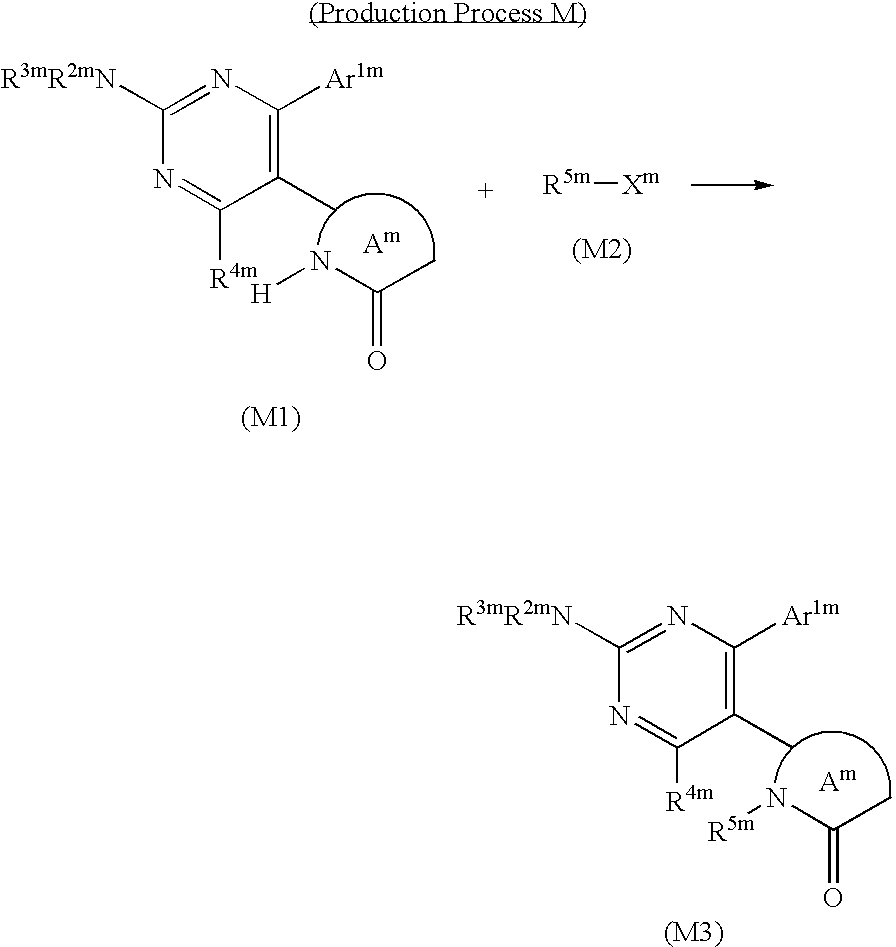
C1(C)=C([Ar1m])N=C([R3mR2mN])N=C1[R4m].C(=O)(C)N[R5m].[Am].[(M3)].C1(C)=C([Ar1m])N=C([R3mR2mN])N=C1[R4m].C(=O)(C)N[H].[Am].[(M1)].[R5m][Xm]
